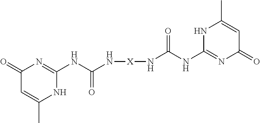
C1(=O)C=C(C)NC(NC(N[X]NC(NC2=NC(=O)C=C(C)N2)=O)=O)=N1
